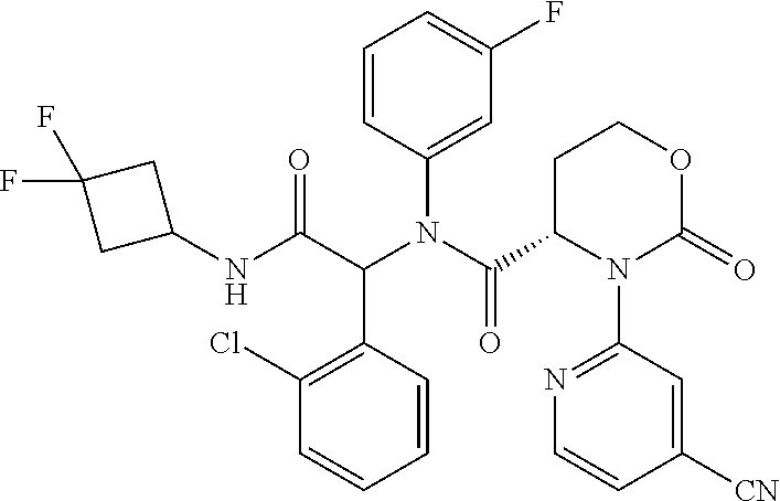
C1(F)=CC=CC(N(C(=O)C2N(C3=NC=CC([CN])=C3)C(=O)OCC2)C(C(NC2CC(F)(F)C2)=O)C2=C(Cl)C=CC=C2)=C1
